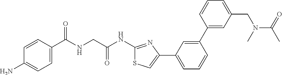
C1=CC(C(NCC(NC2=NC(C3=CC=CC(C4=CC(CN(C(=O)C)C)=CC=C4)=C3)=CS2)=O)=O)=CC=C1N
